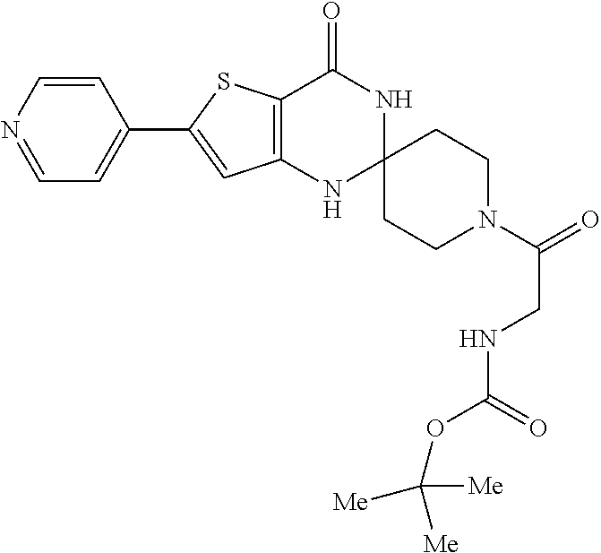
C12=C(NC3(NC1=O)CCN(C(=O)CNC(OC([Me])([Me])[Me])=O)CC3)C=C(C1=CC=NC=C1)S2
